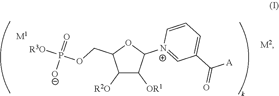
C1([R2O])C([OR1])C([N+]2=CC(C([A])=O)=CC=C2)OC1COP([R3O])(=O)[O-].[M1].[M2]
